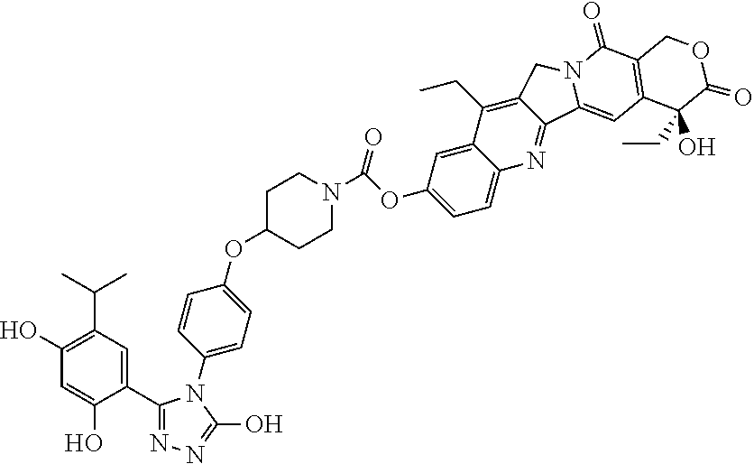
C1(C2=NN=C(O)N2C2=CC=C(OC3CCN(C(=O)OC4=CC=C5C(=C4)C(CC)=C4C(=N5)C5=CC6=C(C(=O)N5C4)COC(=O)C6(CC)O)CC3)C=C2)=CC(C(C)C)=C(O)C=C1O
